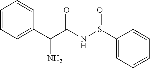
S(NC(C(C1=CC=CC=C1)N)=O)(=O)C1=CC=CC=C1
